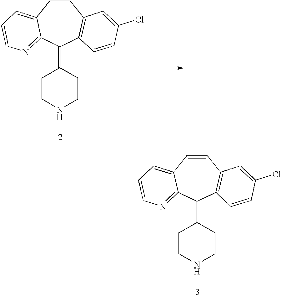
C1=CC2=CC=CN=C2C(C2CCNCC2)C2=C1C=C(Cl)C=C2.C1CC2=CC=CN=C2C(=C2CCNCC2)C2=C1C=C(Cl)C=C2
